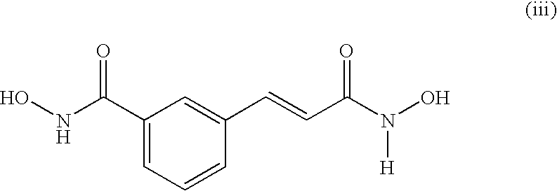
C1=C(C(NO)=O)C=C(C=CC(N(O)[H])=O)C=C1
